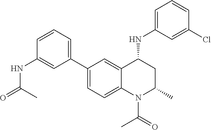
C1(NC2CC(C)N(C(C)=O)C3=CC=C(C4=CC=CC(NC(C)=O)=C4)C=C23)=CC=CC(Cl)=C1
